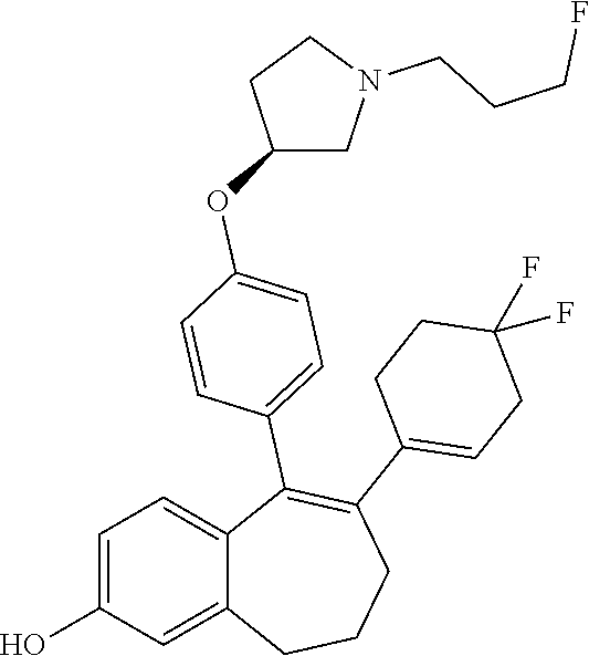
C1=C(O)C=C2C(=C1)C(C1=CC=C(OC3CN(CCCF)CC3)C=C1)=C(C1=CCC(F)(F)CC1)CCC2
